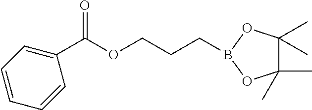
C1(C(OCCCB2OC(C)(C)C(C)(C)O2)=O)=CC=CC=C1
